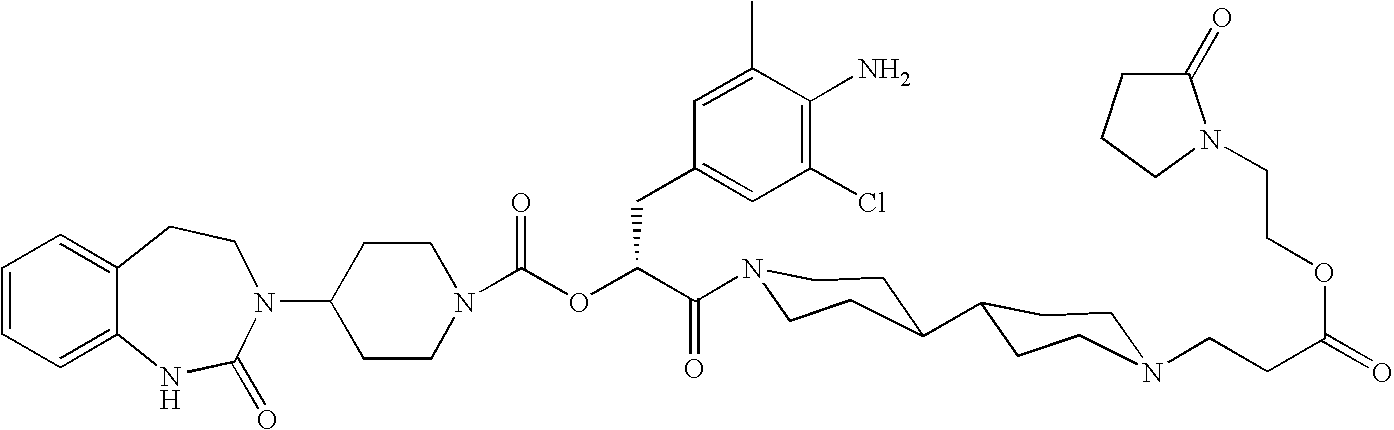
C12=CC=CC=C1NC(=O)N(C1CCN(C(OC(C(=O)N3CCC(C4CCN(CCC(=O)OCCN5C(=O)CCC5)CC4)CC3)CC3=CC(Cl)=C(N)C(C)=C3)=O)CC1)CC2
